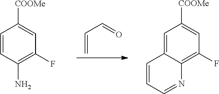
C(=C)C=O.C1=CC(N)=C(F)C=C1[COOMe].C1=C2C(=C(F)C=C1[COOMe])N=CC=C2
